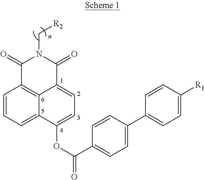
C1=CC=C2C3=C1C(=O)N(C[R2])C(=O)C3=CC=C2OC(=O)C1=CC=C(C2=CC=C([R1])C=C2)C=C1
